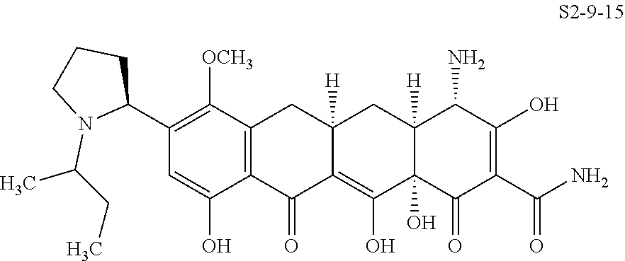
C1(C2CCCN2C(CC)C)=C([OCH3])C2=C(C(O)=C1)C(=O)C1=C(O)C3(O)C([H])(CC1([H])C2)C(N)C(O)=C(C(N)=O)C3=O
